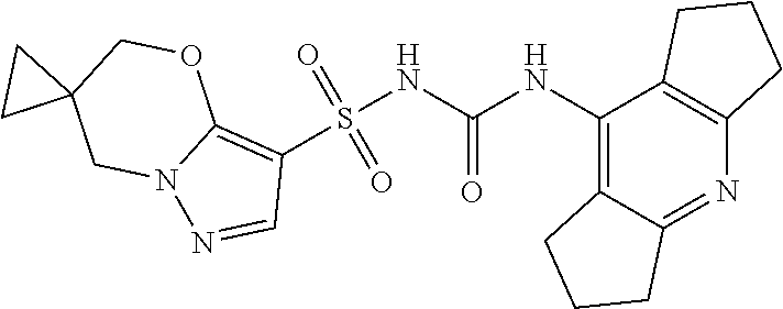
S(NC(NC1=C2C(=NC3=C1CCC3)CCC2)=O)(C1=C2N(N=C1)CC1(CO2)CC1)(=O)=O
